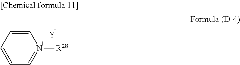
C1=CC=N([R28])C=C1.[Y]
